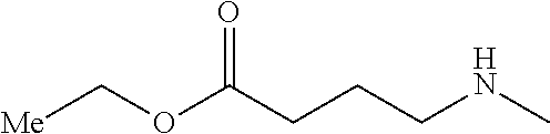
C(OC(CCCNC)=O)[Me]
